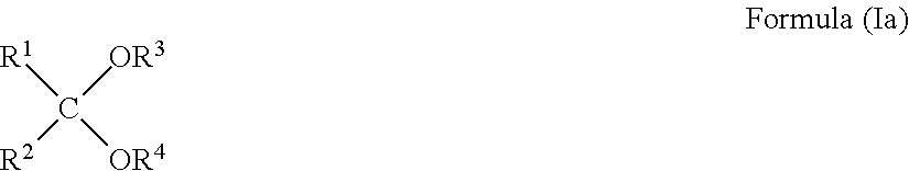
C([R1])([OR4])([R2])[OR3]
